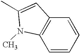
C1=CC=CC2=C1N(C)C(C)=C2
